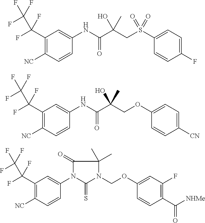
C1(C(F)(C(F)(F)F)F)=C([NC])C=CC(NC(C(CS(C2=CC=C(F)C=C2)(=O)=O)(O)C)=O)=C1.C1(C(F)(C(F)(F)F)F)=C([NC])C=CC(NC(C(COC2=CC=C([CN])C=C2)(O)C)=O)=C1.C1(C(F)(C(F)(F)F)F)=C([NC])C=CC(N2C(=S)N(COC3=CC(F)=C(C([NHMe])=O)C=C3)C(C)(C)C2=O)=C1
